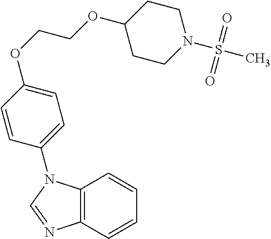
C1=CC2=C(C=C1)N(C1=CC=C(OCCOC3CCN(S(C)(=O)=O)CC3)C=C1)C=N2
